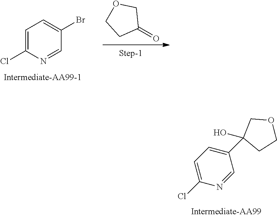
C1=C(Cl)N=CC(Br)=C1.O=C1COCC1.C1(C2(O)CCOC2)=CC=C(Cl)N=C1
